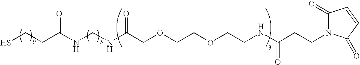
SCCC(NCNC(COCCOCCNC(CCN1C(=O)C=CC1=O)=O)=O)=O
